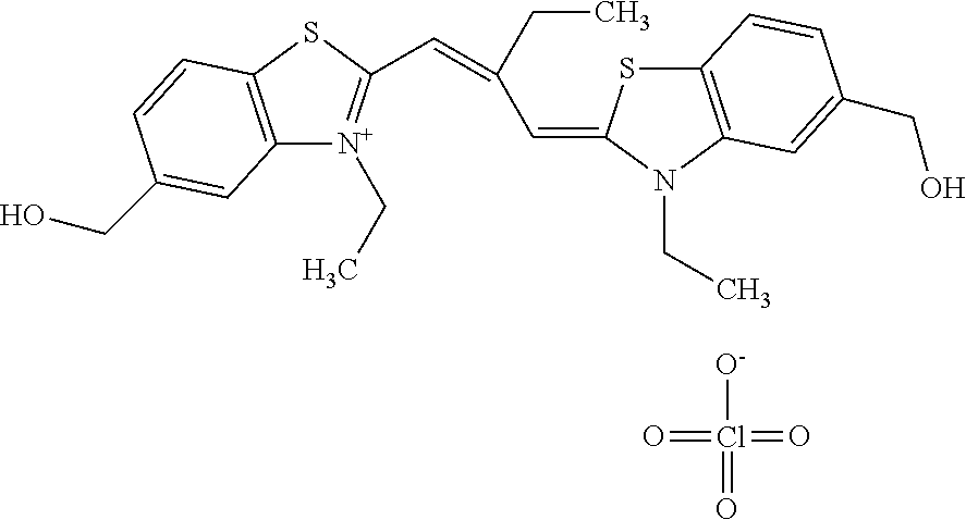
C12=C(SC(C=C(C=C3SC4=C(N3CC)C=C(CO)C=C4)CC)=[N+]1CC)C=CC(CO)=C2.[O-]Cl(=O)(=O)=O
